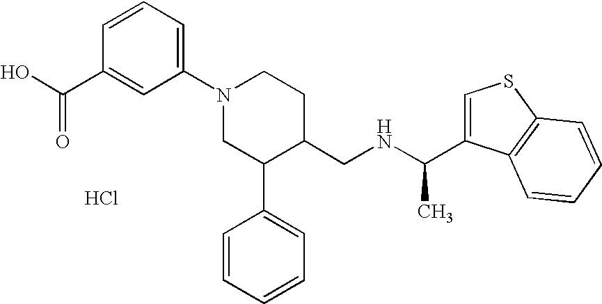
Cl.C1(N2CC(C3=CC=CC=C3)C(CNC(C)C3=CSC4=C3C=CC=C4)CC2)=CC=CC(C(O)=O)=C1
